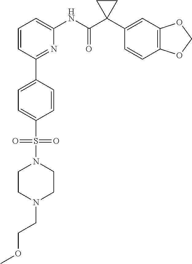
C1=CC(C2=CC=C(S(N3CCN(CCOC)CC3)(=O)=O)C=C2)=NC(NC(C2(C3=CC4=C(C=C3)OCO4)CC2)=O)=C1
